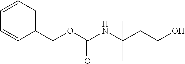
C1(COC(NC(C)(C)CCO)=O)=CC=CC=C1
